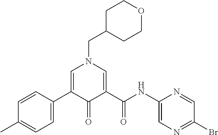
C1=CC(C2=CN(CC3CCOCC3)C=C(C(NC3=CN=C(Br)C=N3)=O)C2=O)=CC=C1C
